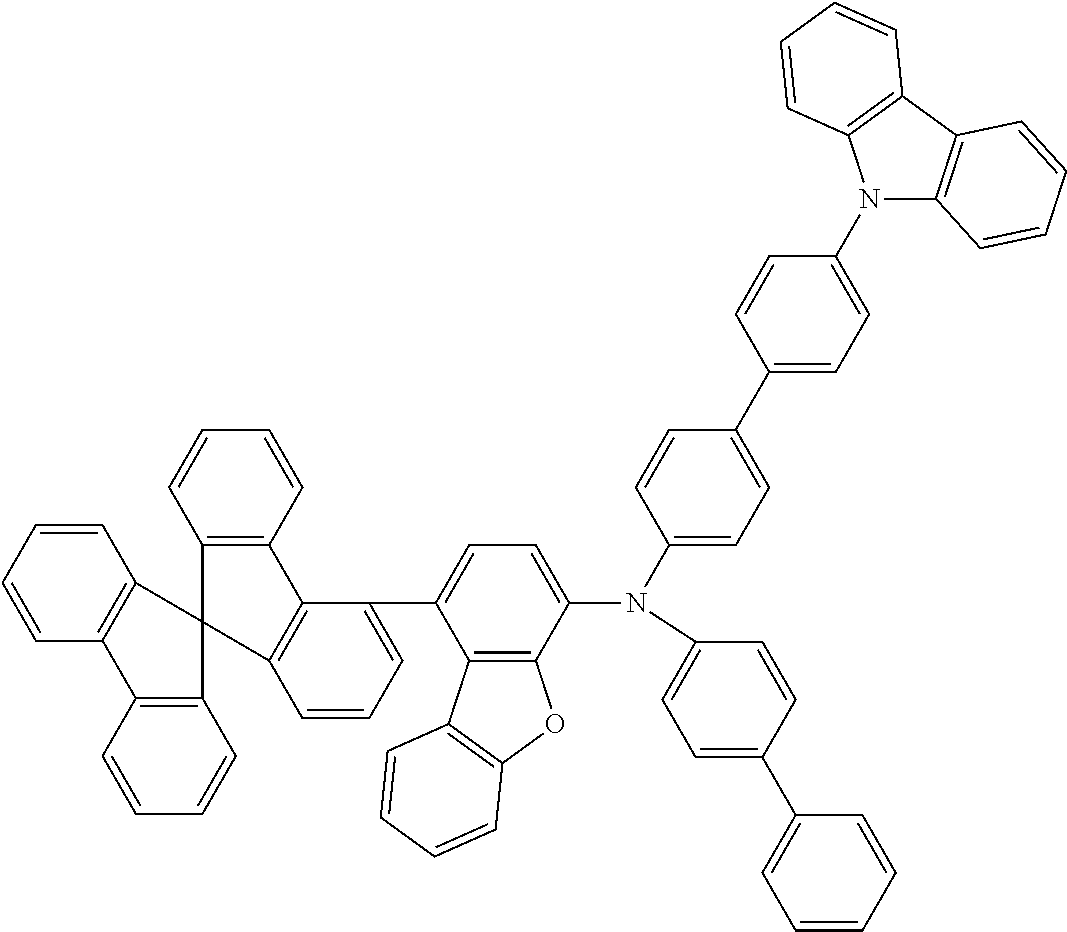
C1(C2=CC=CC=C2)=CC=C(N(C2=CC=C(C3=CC=C(N4C5=C(C6=C4C=CC=C6)C=CC=C5)C=C3)C=C2)C2=CC=C(C3=CC=CC4=C3C3=C(C=CC=C3)C43C4=C(C=CC=C4)C4=C3C=CC=C4)C3=C2OC2=C3C=CC=C2)C=C1
